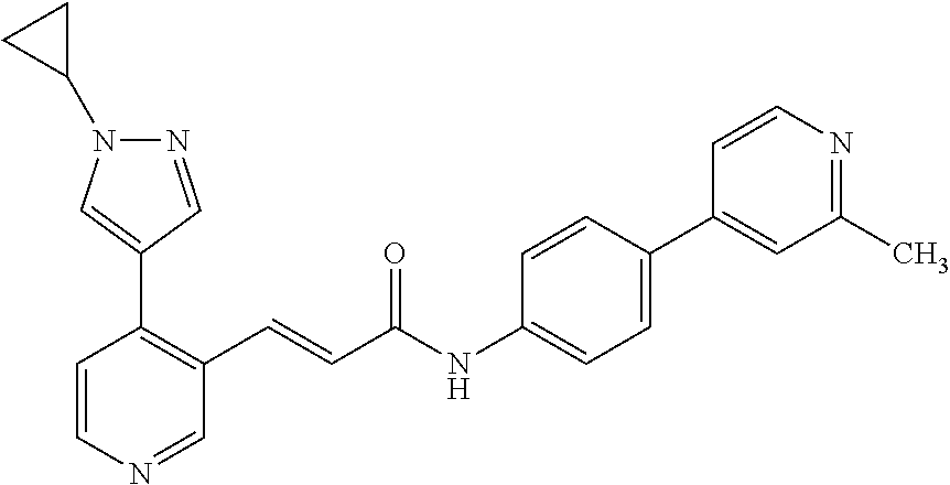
C1=CN=CC(C=CC(NC2=CC=C(C3=CC(C)=NC=C3)C=C2)=O)=C1C1=CN(C2CC2)N=C1
